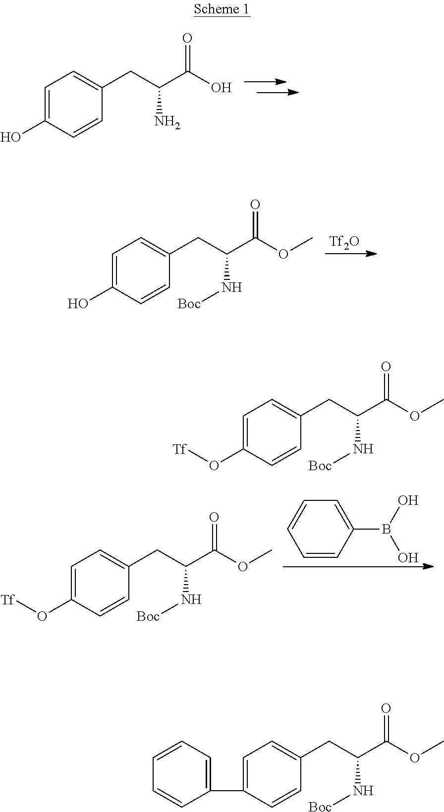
C1=C(O)C=CC(CC(C(O)=O)N)=C1.C1=C(O)C=CC(CC(C(OC)=O)N[Boc])=C1.[Tf2O].C1=C(O[Tf])C=CC(CC(C(OC)=O)N[Boc])=C1.C1=CC=CC(B(O)O)=C1.C1=C(O[Tf])C=CC(CC(C(OC)=O)N[Boc])=C1.C1=C(C2=CC=CC=C2)C=CC(CC(C(OC)=O)N[Boc])=C1
